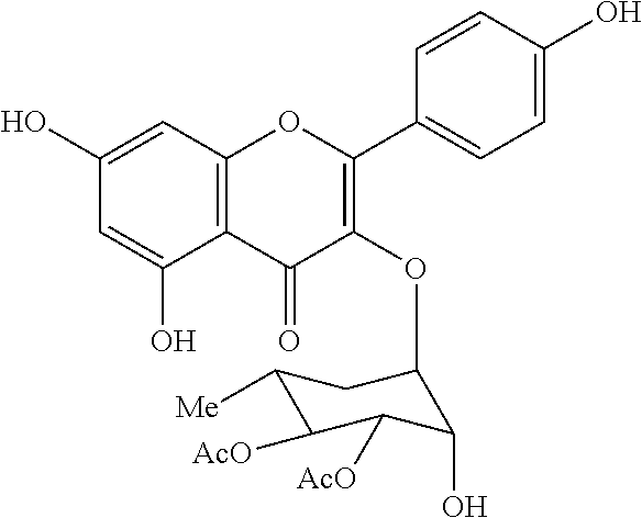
C1(C2=C(OC3C(O)C([AcO])C([AcO])C([Me])C3)C(=O)C3=C(O2)C=C(O)C=C3O)=CC=C(O)C=C1
